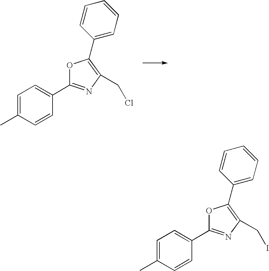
C1=C(C)C=CC(C2=NC(CCl)=C(C3=CC=CC=C3)O2)=C1.C1=C(C)C=CC(C2=NC(CI)=C(C3=CC=CC=C3)O2)=C1
